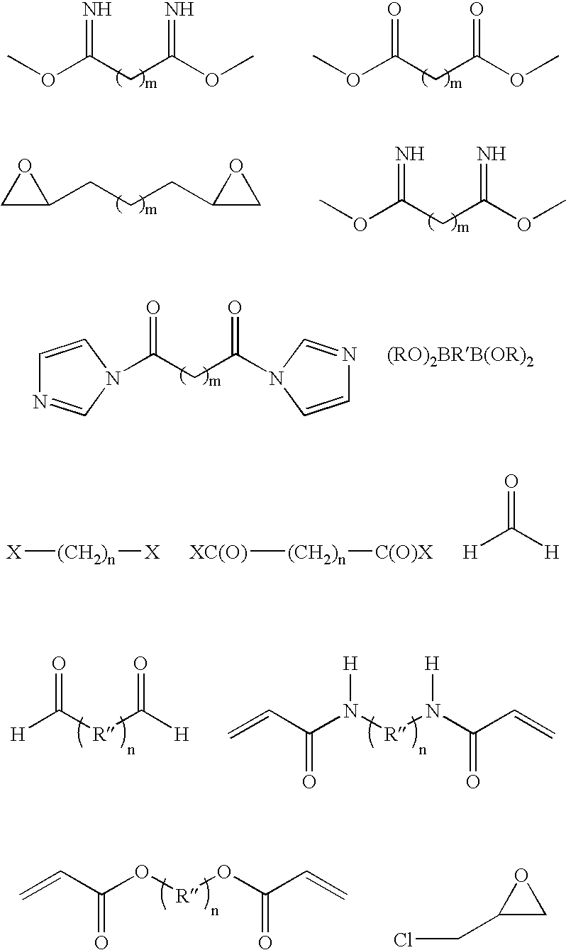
O(C(CC(OC)=N)=N)C.O(C(CC(OC)=O)=O)C.C1(CCCC2CO2)OC1.O(C(CC(OC)=N)=N)C.C(CC(=O)N1C=NC=C1)(=O)N1C=NC=C1.[(RO)2BRB(OR)2].[X][(CH2)n][X].[XC(O)][(CH2)n][C(O)X].[H]C([H])=O.[H]C([R]C([H])=O)=O.C(N([R]N(C(C=C)=O)[H])[H])(C=C)=O.C(O[R]OC(C=C)=O)(C=C)=O.C1(CCl)CO1
